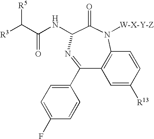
[R5]C(C(NC1C(=O)N([W-X-Y-Z])C2=C(C(C3=CC=C(F)C=C3)=N1)C=C([R13])C=C2)=O)[R3]
